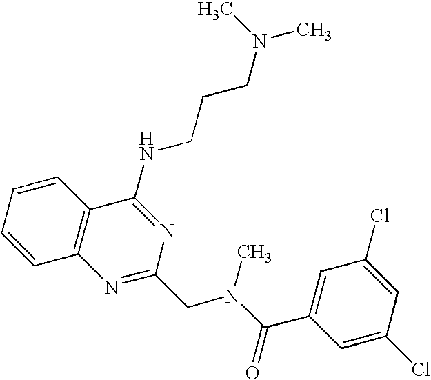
C1=CC=CC2=C1N=C(CN(C(=O)C1=CC(Cl)=CC(Cl)=C1)C)N=C2NCCCN(C)C
